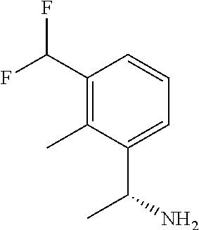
C(C1=C(C)C(C(N)C)=CC=C1)(F)F
